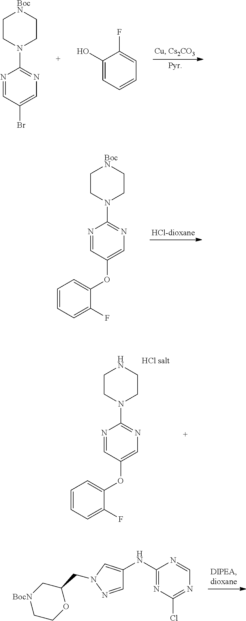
C1CN(C2=NC=C(Br)C=N2)CC[BocN]1.C1(O)=CC=CC=C1F.C1CN(C2=NC=C(OC3=CC=CC=C3F)C=N2)CC[BocN]1.C1(NC2=CN(CC3C[BocN]CCO3)N=C2)=NC(Cl)=NC=N1.C1CN(C2=NC=C(OC3=CC=CC=C3F)C=N2)CCN1
